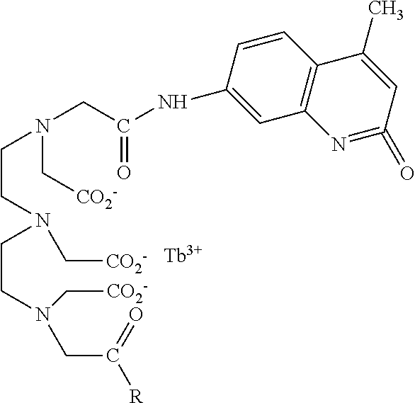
C(CN(CCN(C[CO2-])CC([R])=O)C[CO2-])N(C[CO2-])CC(NC1=CC2=C(C=C1)C(C)=CC(=O)=N2)=O.[Tb]
